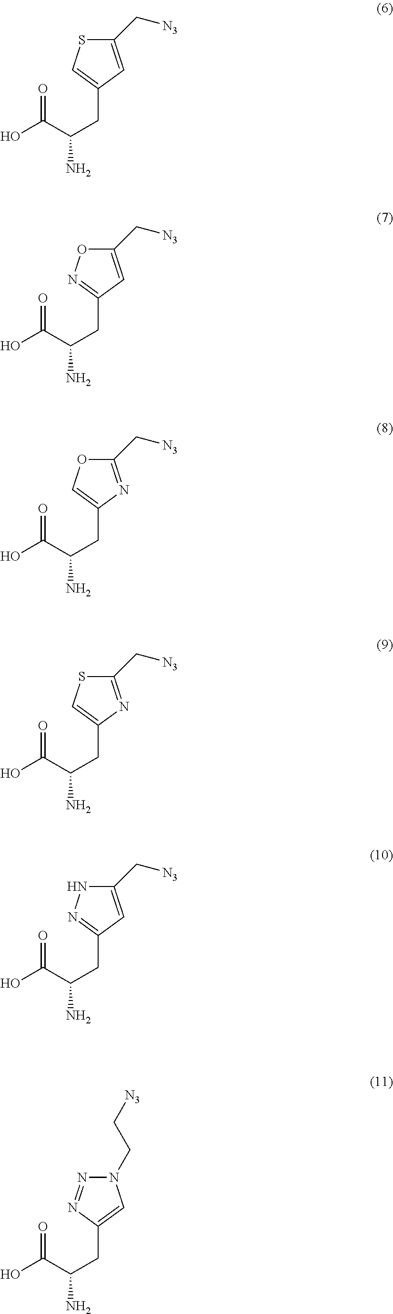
C1(CC(N)C(=O)O)=CSC(C[N3])=C1.C1(CC(N)C(=O)O)=NOC(C[N3])=C1.C1(CC(N)C(=O)O)=COC(C[N3])=N1.C1(CC(N)C(=O)O)=CSC(C[N3])=N1.C1(CC(N)C(=O)O)=NNC(C[N3])=C1.C1(CC(N)C(=O)O)=CN(CC[N3])N=N1
